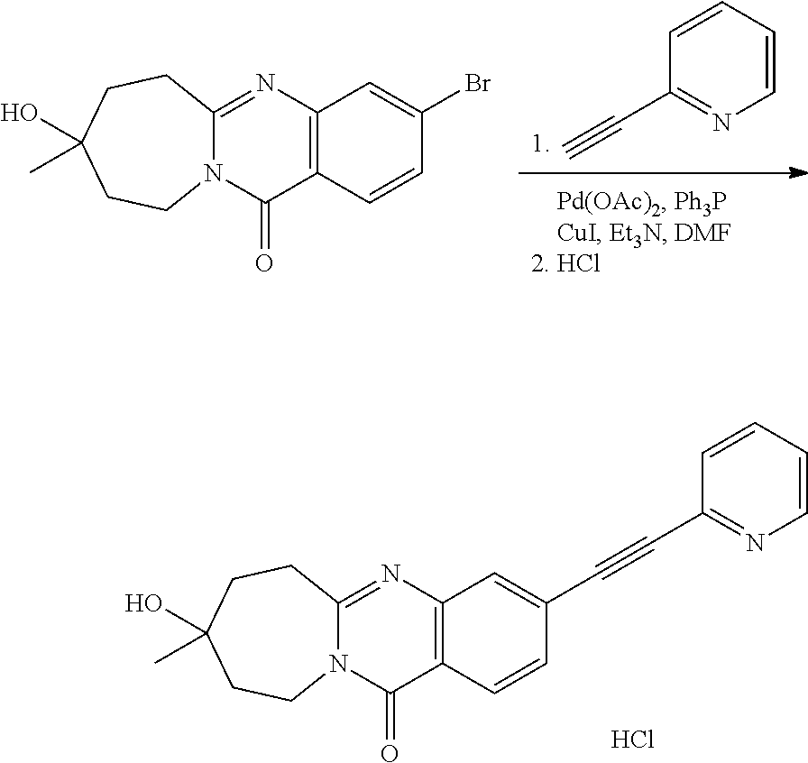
C12=C(N=C3N(C1=O)CCC(O)(C)CC3)C=C(C#CC1=NC=CC=C1)C=C2.Cl.C1(C#C)=NC=CC=C1.C12=C(N=C3N(C1=O)CCC(O)(C)CC3)C=C(Br)C=C2
